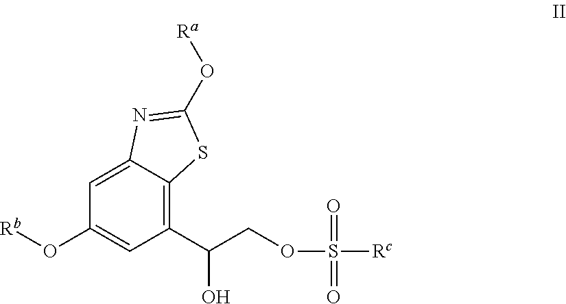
C1=C2C(=C(C(O)COS([Rc])(=O)=O)C=C1O[Rb])SC(O[Ra])=N2
